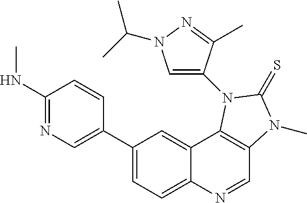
C1(NC)=NC=C(C2=CC=C3C(=C2)C2=C(C=N3)N(C)C(=S)N2C2=CN(C(C)C)N=C2C)C=C1
